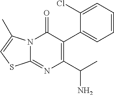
N12C(=NC(C(C)N)=C(C3=CC=CC=C3Cl)C1=O)SC=C2C
